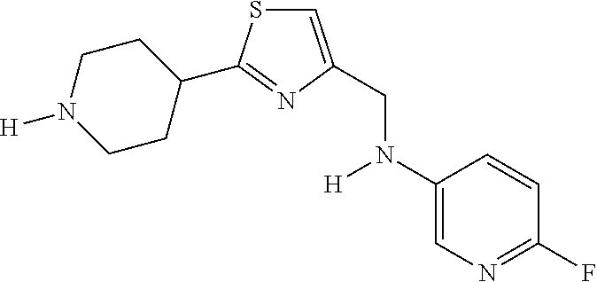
C1=C(CN(C2=CN=C(F)C=C2)[H])N=C(C2CCN([H])CC2)S1
